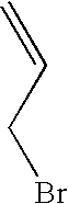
C(CBr)=C
